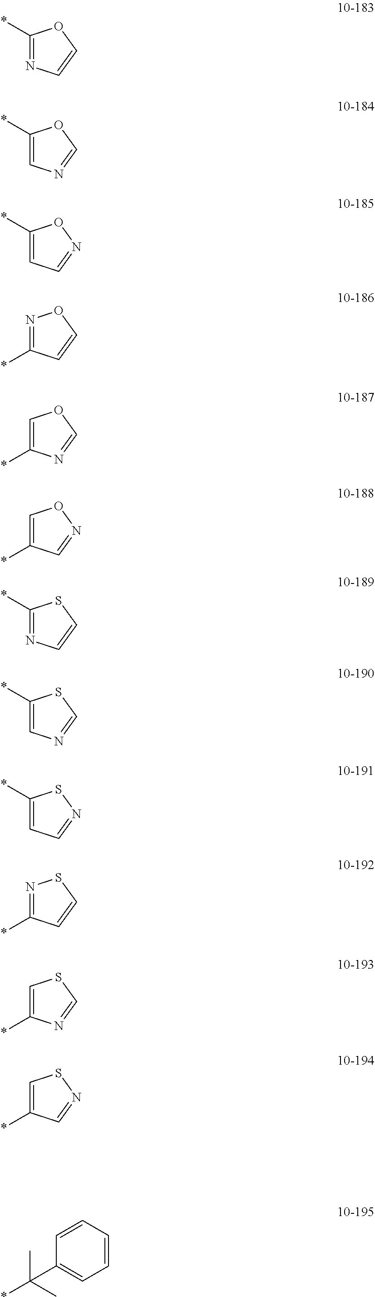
*C1=NC=CO1.*C1=CN=CO1.*C1=CC=NO1.N1=C(*)C=CO1.C1=C(*)N=CO1.C1=C(*)C=NO1.*C1=NC=CS1.*C1=CN=CS1.*C1=CC=NS1.N1=C(*)C=CS1.C1=C(*)N=CS1.C1=C(*)C=NS1.C(*)(C)(C)C1=CC=CC=C1
